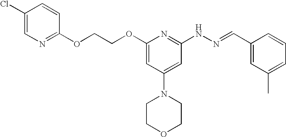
C(COC1=CC(N2CCOCC2)=CC(NN=CC2=CC(C)=CC=C2)=N1)OC1=NC=C(Cl)C=C1
